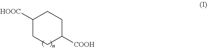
C1([HOOC])CCC([COOH])CC1
